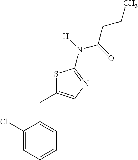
C1(Cl)=CC=CC=C1CC1=CN=C(N(C(CCC)=O)[H])S1
